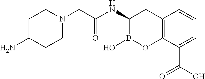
C1C(N)CCN(CC(=O)NC2B(O)OC3=C(C2)C=CC=C3C(O)=O)C1
